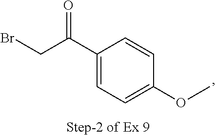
C1(C(=O)CBr)=CC=C(OC)C=C1
